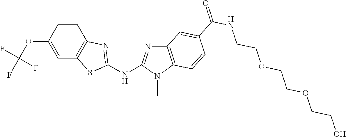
C1(OC(F)(F)F)=CC2=C(C=C1)N=C(NC1=NC3=C(N1C)C=CC(C(NCCOCCOCCO)=O)=C3)S2
